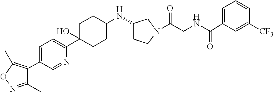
C1=C(C2=C(C)ON=C2C)C=NC(C2(O)CCC(NC3CCN(C(CNC(C4=CC=CC([CF3])=C4)=O)=O)C3)CC2)=C1
